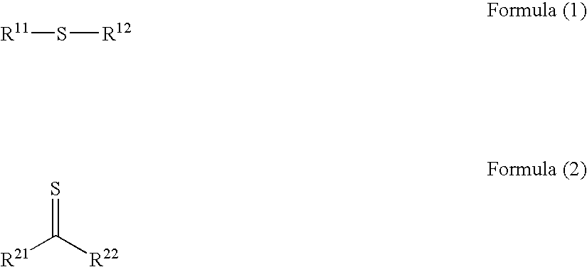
[R11]S[R12].[R21]C([R22])=S
